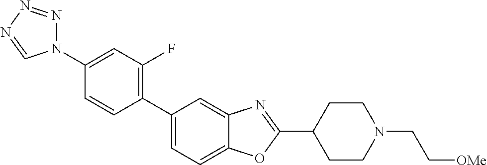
C1(N2N=NN=C2)=CC(F)=C(C2=CC=C3C(=C2)N=C(C2CCN(CC[OMe])CC2)O3)C=C1
